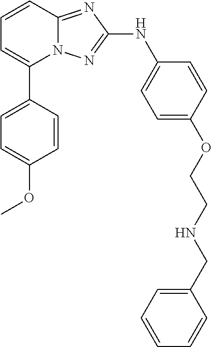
N12C(=NC(NC3=CC=C(OCCNCC4=CC=CC=C4)C=C3)=N1)C=CC=C2C1=CC=C(OC)C=C1
